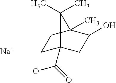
C1C2(C(O)=O)CC(O)C(C)(C1)C2(C)C.[Na]
